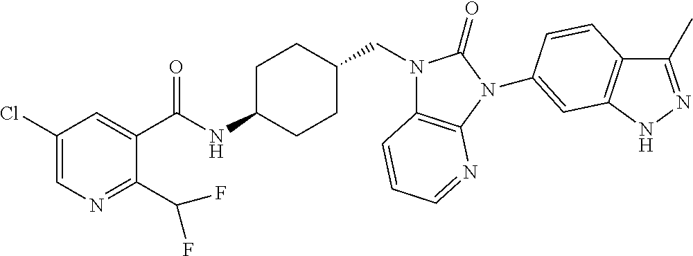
C1(Cl)=CN=C(C(F)F)C(C(NC2CCC(CN3C4=C(N(C5=CC6=C(C(C)=NN6)C=C5)C3=O)N=CC=C4)CC2)=O)=C1
